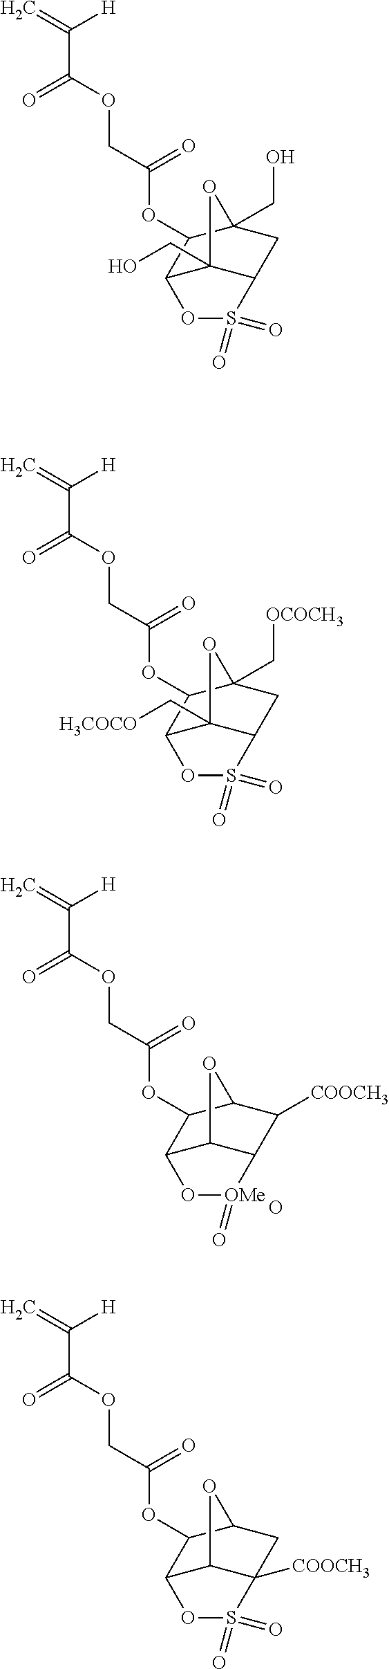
C=C([H])C(=O)OCC(=O)OC1C2C3(C[H3COCO])C(CC1(C[OCOCH3])O3)S(=O)(=O)O2.C=C([H])C(=O)OCC(=O)OC1C2C3C(C([COOCH3])C1O3)[OMe](=O)(=O)O2.C=C([H])C(=O)OCC(=O)OC1C2C3C([COOCH3])(CC1O3)S(=O)(=O)O2.C=C([H])C(=O)OCC(=O)OC1C2OS(=O)(=O)C3CC1(CO)OC23CO
